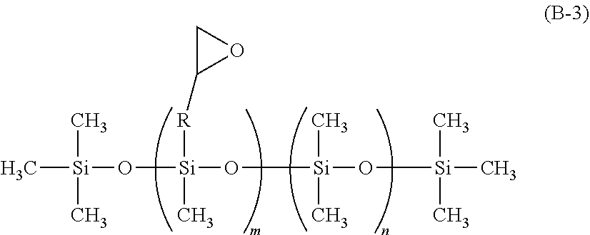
C[Si](C)(C)O[Si](O[Si](C)(C)O[Si](C)(C)C)(C)[R]C1OC1
